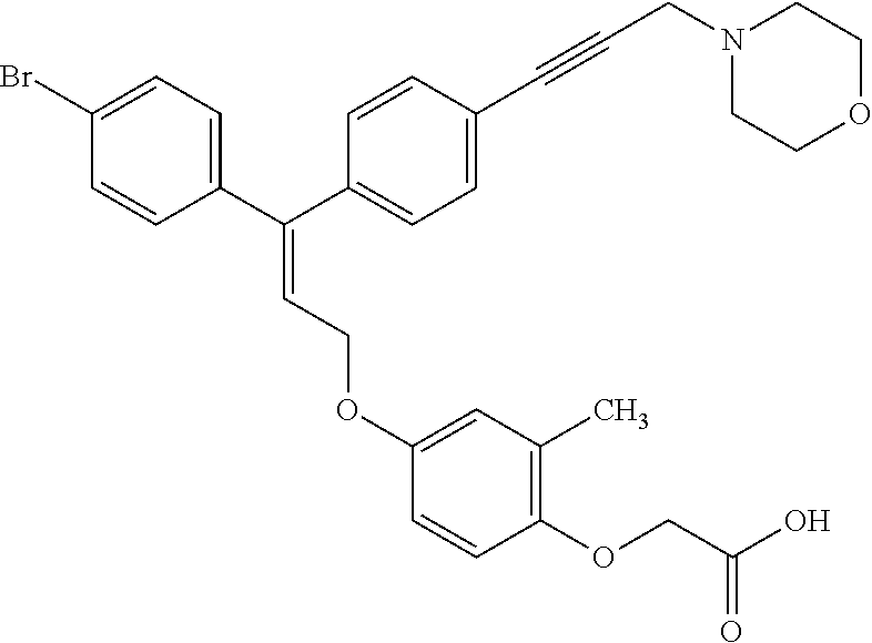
C(=CCOC1=CC(C)=C(OCC(O)=O)C=C1)(C1=CC=C(Br)C=C1)C1=CC=C(C#CCN2CCOCC2)C=C1
